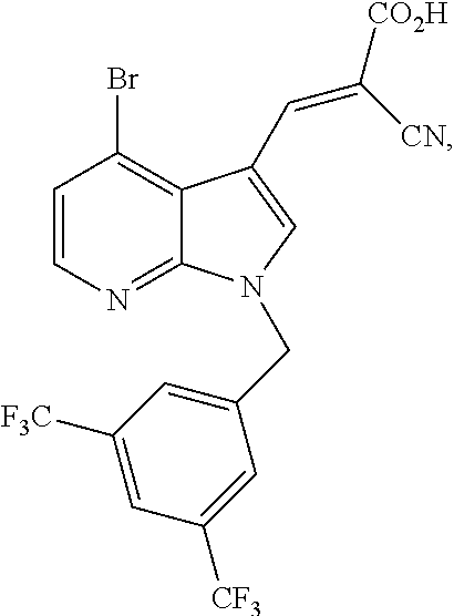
C1=CN=C2C(=C1Br)C(C=C([CO2H])[CN])=CN2CC1=CC([F3C])=CC([CF3])=C1
